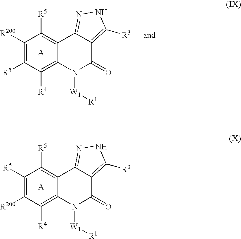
C12=C([R5])C([R200])=C([R5])C([R4])=C1N([W1][R1])C(=O)C1=C([R3])NN=C21.C12=C([R5])C([R5])=C([R200])C([R4])=C1N([W1][R1])C(=O)C1=C([R3])NN=C21
